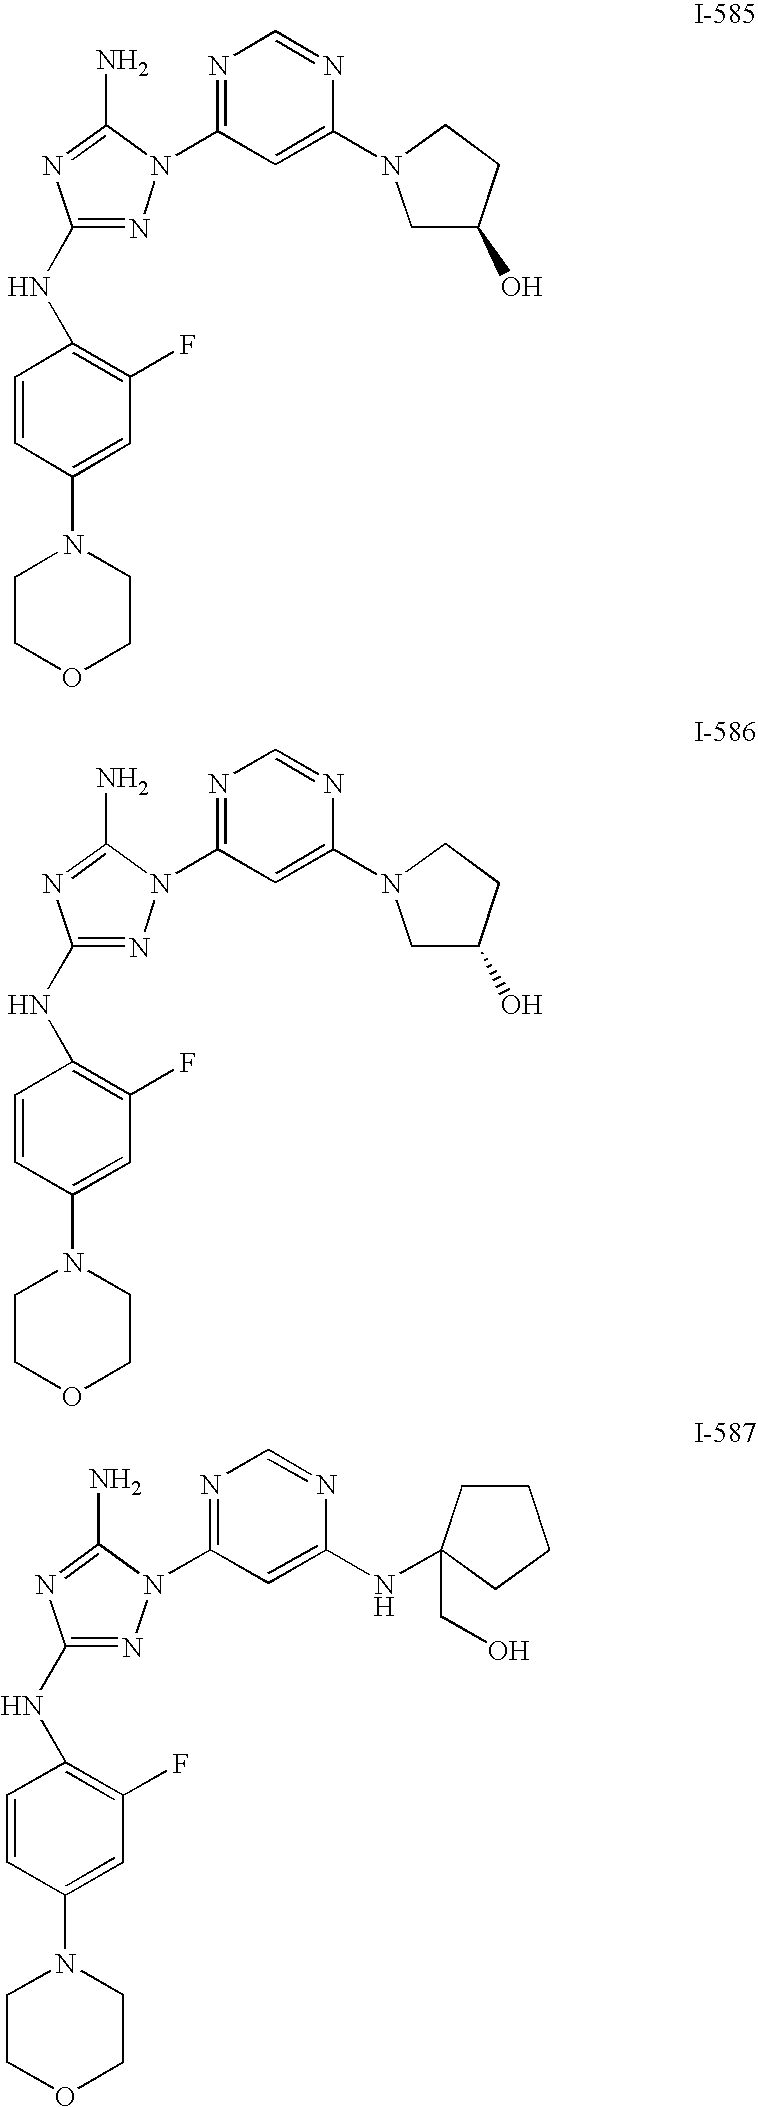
C1(NC2=C(F)C=C(N3CCOCC3)C=C2)=NN(C2=NC=NC(N3CC(O)CC3)=C2)C(N)=N1.C1(NC2=C(F)C=C(N3CCOCC3)C=C2)=NN(C2=NC=NC(N3CC(O)CC3)=C2)C(N)=N1.C1(NC2=C(F)C=C(N3CCOCC3)C=C2)=NN(C2=NC=NC(NC3(CO)CCCC3)=C2)C(N)=N1
